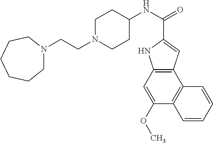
C12=C(C=C(OC)C3=C1C=CC=C3)NC(C(NC1CCN(CCN3CCCCCC3)CC1)=O)=C2
